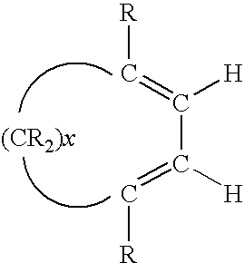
C(C([H])=C[R])([H])=C[R]
